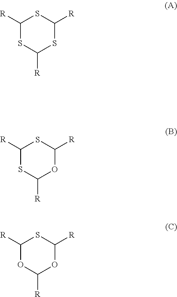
C1([R])SC([R])SC([R])S1.C1([R])SC([R])OC([R])S1.C1([R])OC([R])OC([R])S1
